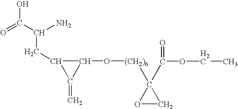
O=C(O)C(CC1C(O[(CH2)6]C2(C(=O)OCC)OC2)C1=C)N
